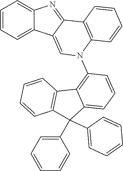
C1=CC=C2C(=C1)N=C1C2=CN(C2=C3C(=CC=C2)C(C2=CC=CC=C2)(C2=CC=CC=C2)C2=C3C=CC=C2)C2=C1C=CC=C2
